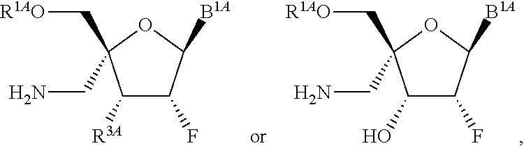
C1([R3A])C(F)C([B1A])OC1(C[R1AO])CN.C1(O)C(F)C([B1A])OC1(C[R1AO])CN
